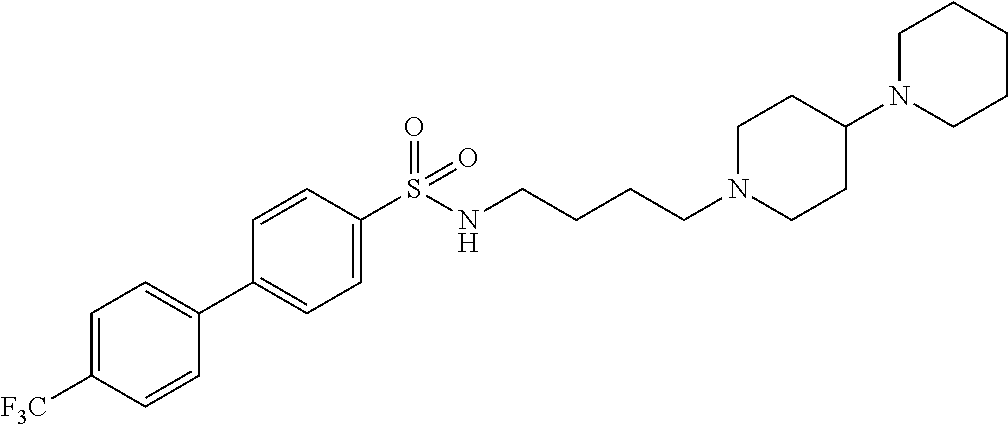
C1=C([F3C])C=CC(C2=CC=C(S(NCCCCN3CCC(N4CCCCC4)CC3)(=O)=O)C=C2)=C1
